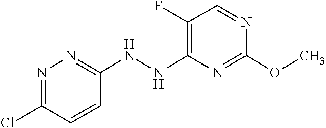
C1(NNC2=C(F)C=NC(OC)=N2)=NN=C(Cl)C=C1
